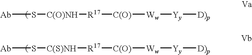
[Ab]S[C(O)NH][R17][C(O)][Ww][Yy][D)p].[Ab]S[C(S)NH][R17][C(O)][Ww][Yy][D)p]
